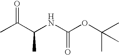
CC(C(NC(OC(C)(C)C)=O)C)=O
